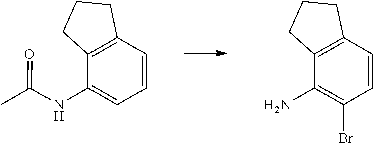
C1=CC2=C(C(N)=C1Br)CCC2.C1=CC2=C(C(NC(C)=O)=C1)CCC2
